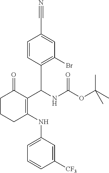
C1(Br)=C(C(C2=C(NC3=CC=CC([CF3])=C3)CCCC2=O)NC(OC(C)(C)C)=O)C=CC(C#N)=C1
